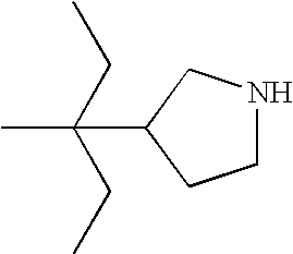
CCC(CC)(C)C1CCNC1
